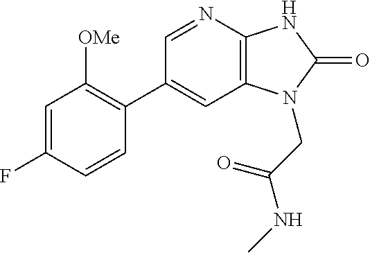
C1(C2=C([OMe])C=C(F)C=C2)=CC2=C(N=C1)NC(=O)N2CC(NC)=O
